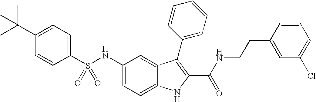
C1(C(C)(C)C)=CC=C(S(NC2=CC=C3C(=C2)C(C2=CC=CC=C2)=C(C(NCCC2=CC(Cl)=CC=C2)=O)N3)(=O)=O)C=C1
